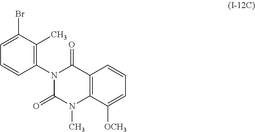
C1=C(Br)C(C)=C(N2C(=O)C3=C(C([OCH3])=CC=C3)N(C)C2=O)C=C1
